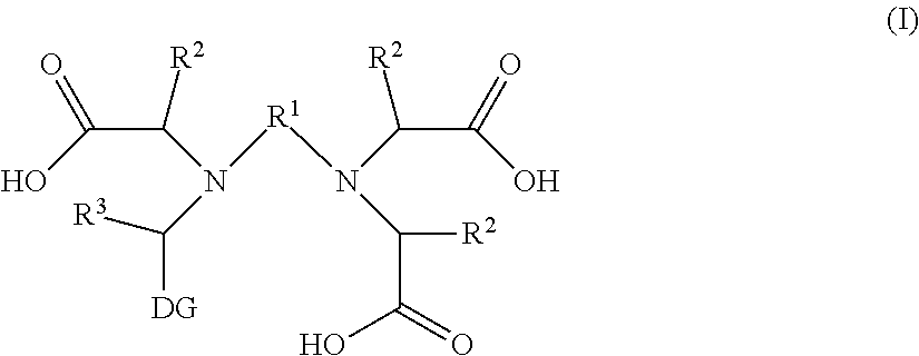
[R1](N(C([R2])C(=O)O)C([R2])C(=O)O)N(C(C(=O)O)[R2])C([R3])[DG]
